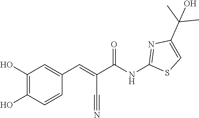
C1(C(C)(O)C)=CSC(NC(C(C#N)=CC2=CC(O)=C(O)C=C2)=O)=N1
